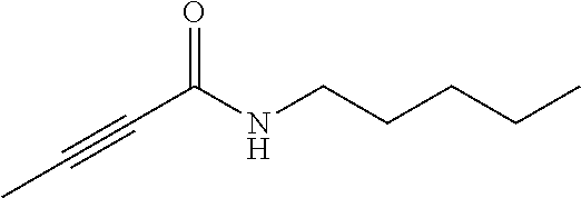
O=C(NCCCCC)C#CC
